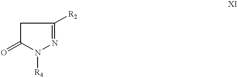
[R4]N1N=C([R2])CC1=O
